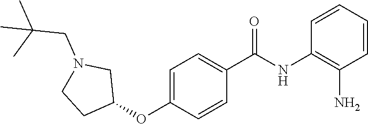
C1=CC=CC(N)=C1NC(C1=CC=C(OC2CN(CC(C)(C)C)CC2)C=C1)=O
